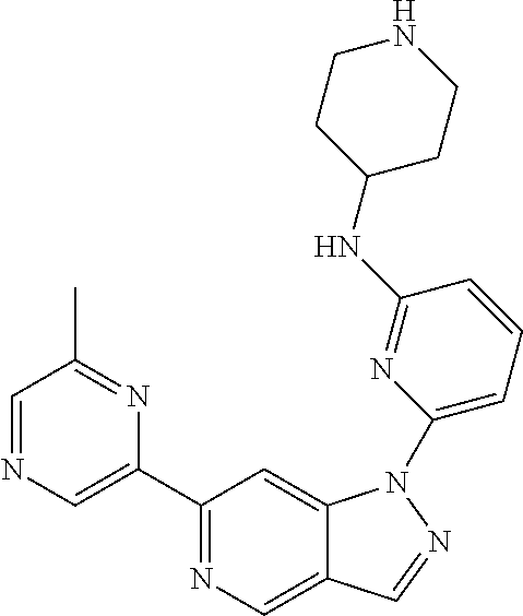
C1(C2=CN=CC(C)=N2)=NC=C2C(=C1)N(C1=CC=CC(NC3CCNCC3)=N1)N=C2
